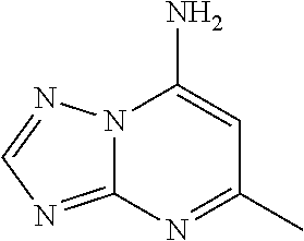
N12C(=NC=N1)N=C(C)C=C2N
